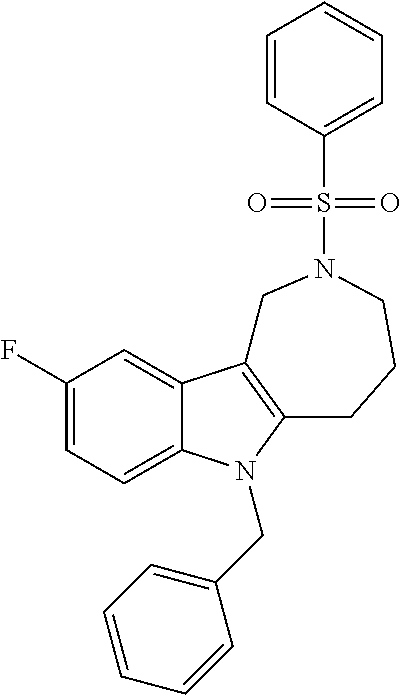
C1(F)=CC=C2C(=C1)C1=C(N2CC2=CC=CC=C2)CCCN(S(C2=CC=CC=C2)(=O)=O)C1
